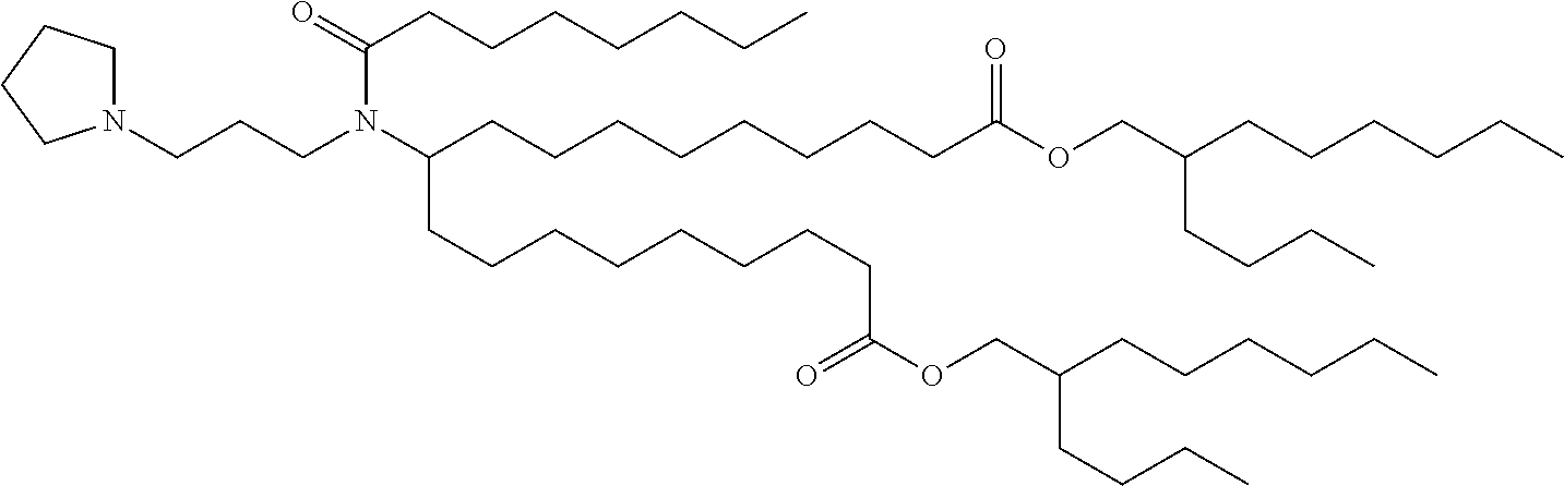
C(CCN(C(CCCCCCCCC(OCC(CCCCCC)CCCC)=O)CCCCCCCCC(OCC(CCCCCC)CCCC)=O)C(=O)CCCCCCC)N1CCCC1
